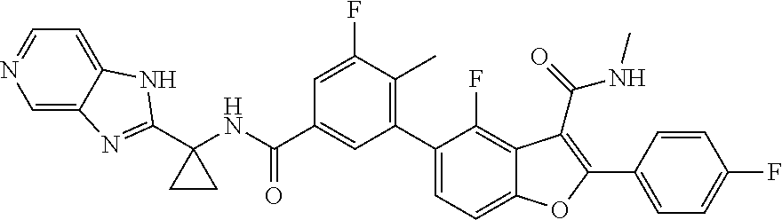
C12=CC=NC=C1N=C(C1(NC(C3=CC(C4=CC=C5C(=C4F)C(C(NC)=O)=C(C4=CC=C(F)C=C4)O5)=C(C)C(F)=C3)=O)CC1)N2
